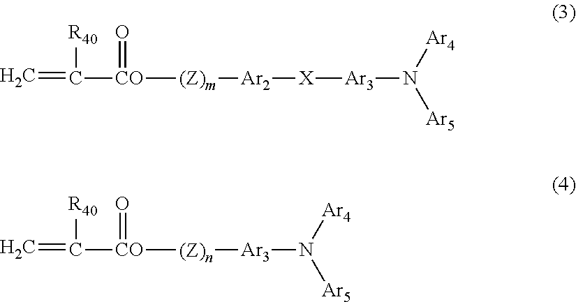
C=C([CO](=O)[(Z)m][Ar2][X][Ar3]N([Ar5])[Ar4])[R40].C=C([CO]([(Z)n][Ar3]N([Ar5])[Ar4])=O)[R40]
